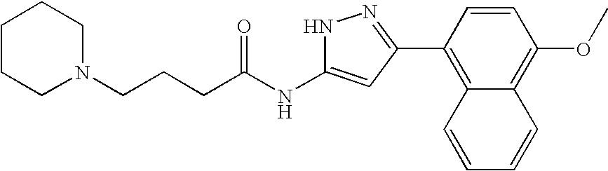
C(NC1=CC(C2=C3C(=C(OC)C=C2)C=CC=C3)=NN1)(=O)CCCN1CCCCC1
